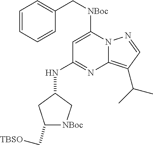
C1=CC=CC(C[NBoc]C2=CC(NC3CC(C[TBSO])[NBoc]C3)=NC3=C(C(C)C)C=NN23)=C1
